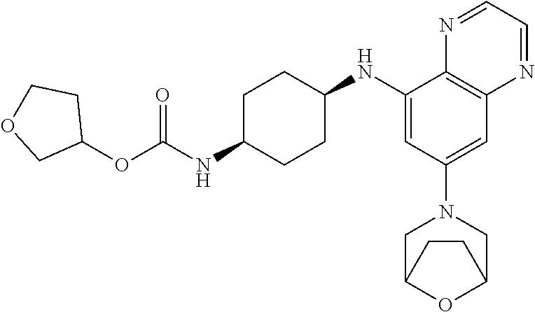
C1(NC2CCC(NC(OC3CCOC3)=O)CC2)=CC(N2CC3OC(C2)CC3)=CC2=C1N=CC=N2
